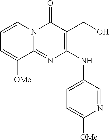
C1=CN2C(=NC(NC3=CC=C([OMe])N=C3)=C(CO)C2=O)C([OMe])=C1
